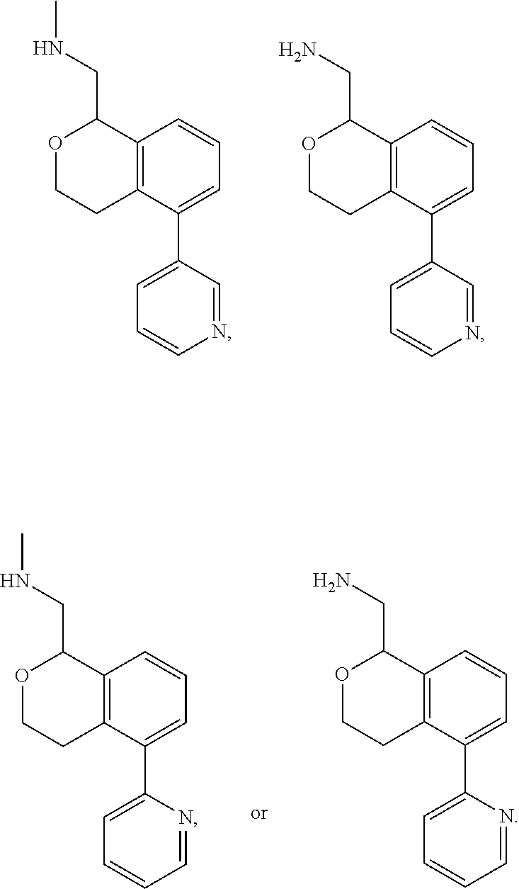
O1CCC2=C(C1CNC)C=CC=C2C1=CC=CN=C1.O1CCC2=C(C1CN)C=CC=C2C1=CC=CN=C1.O1CCC2=C(C1CNC)C=CC=C2C1=CC=CC=N1.O1CCC2=C(C1CN)C=CC=C2C1=CC=CC=N1
